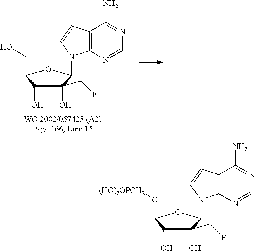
C1(O)(CF)C(O)C(O[(HO)2OPCH2])OC1N1C2=C(C=C1)C(N)=NC=N2.C1(O)(CF)C(O)C(CO)OC1N1C2=C(C=C1)C(N)=NC=N2
